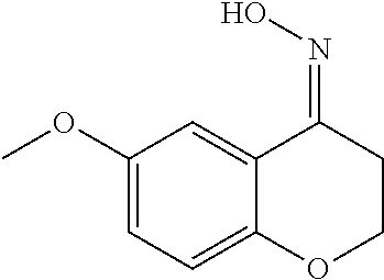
C1(OC)=CC=C2C(=C1)C(=NO)CCO2
